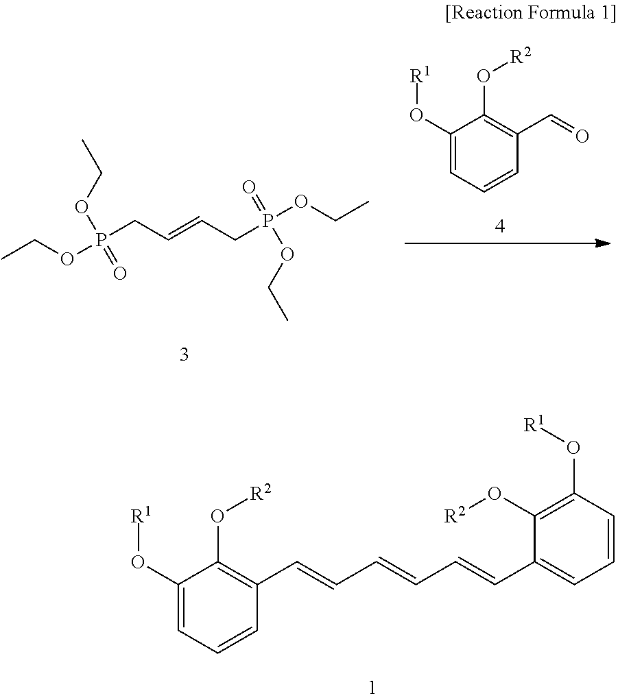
C1(O[R1])=CC=CC(C=CC=CC=CC2=CC=CC(O[R1])=C2O[R2])=C1O[R2].CCOP(CC=CCP(OCC)(=O)OCC)(OCC)=O.C1(O[R1])=CC=CC(C=O)=C1O[R2]
